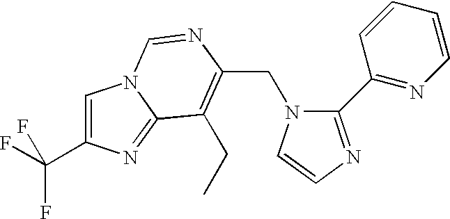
C(N1C(C2=NC=CC=C2)=NC=C1)C1=C(CC)C2=NC(C(F)(F)F)=CN2C=N1
